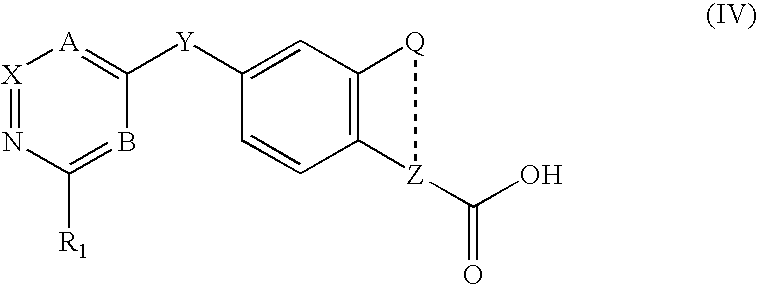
[Y](C1=[A][X]=NC([R1])=B1)C1=CC2=C(C=C1)[Z](C(O)=O)[Q]2
